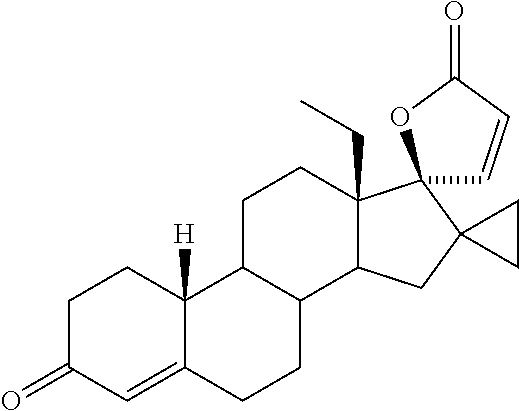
C1C(=O)C=C2C([H])(C1)C1C(CC2)C2C(CC)(CC1)C1(C3(C2)CC3)C=CC(=O)O1
